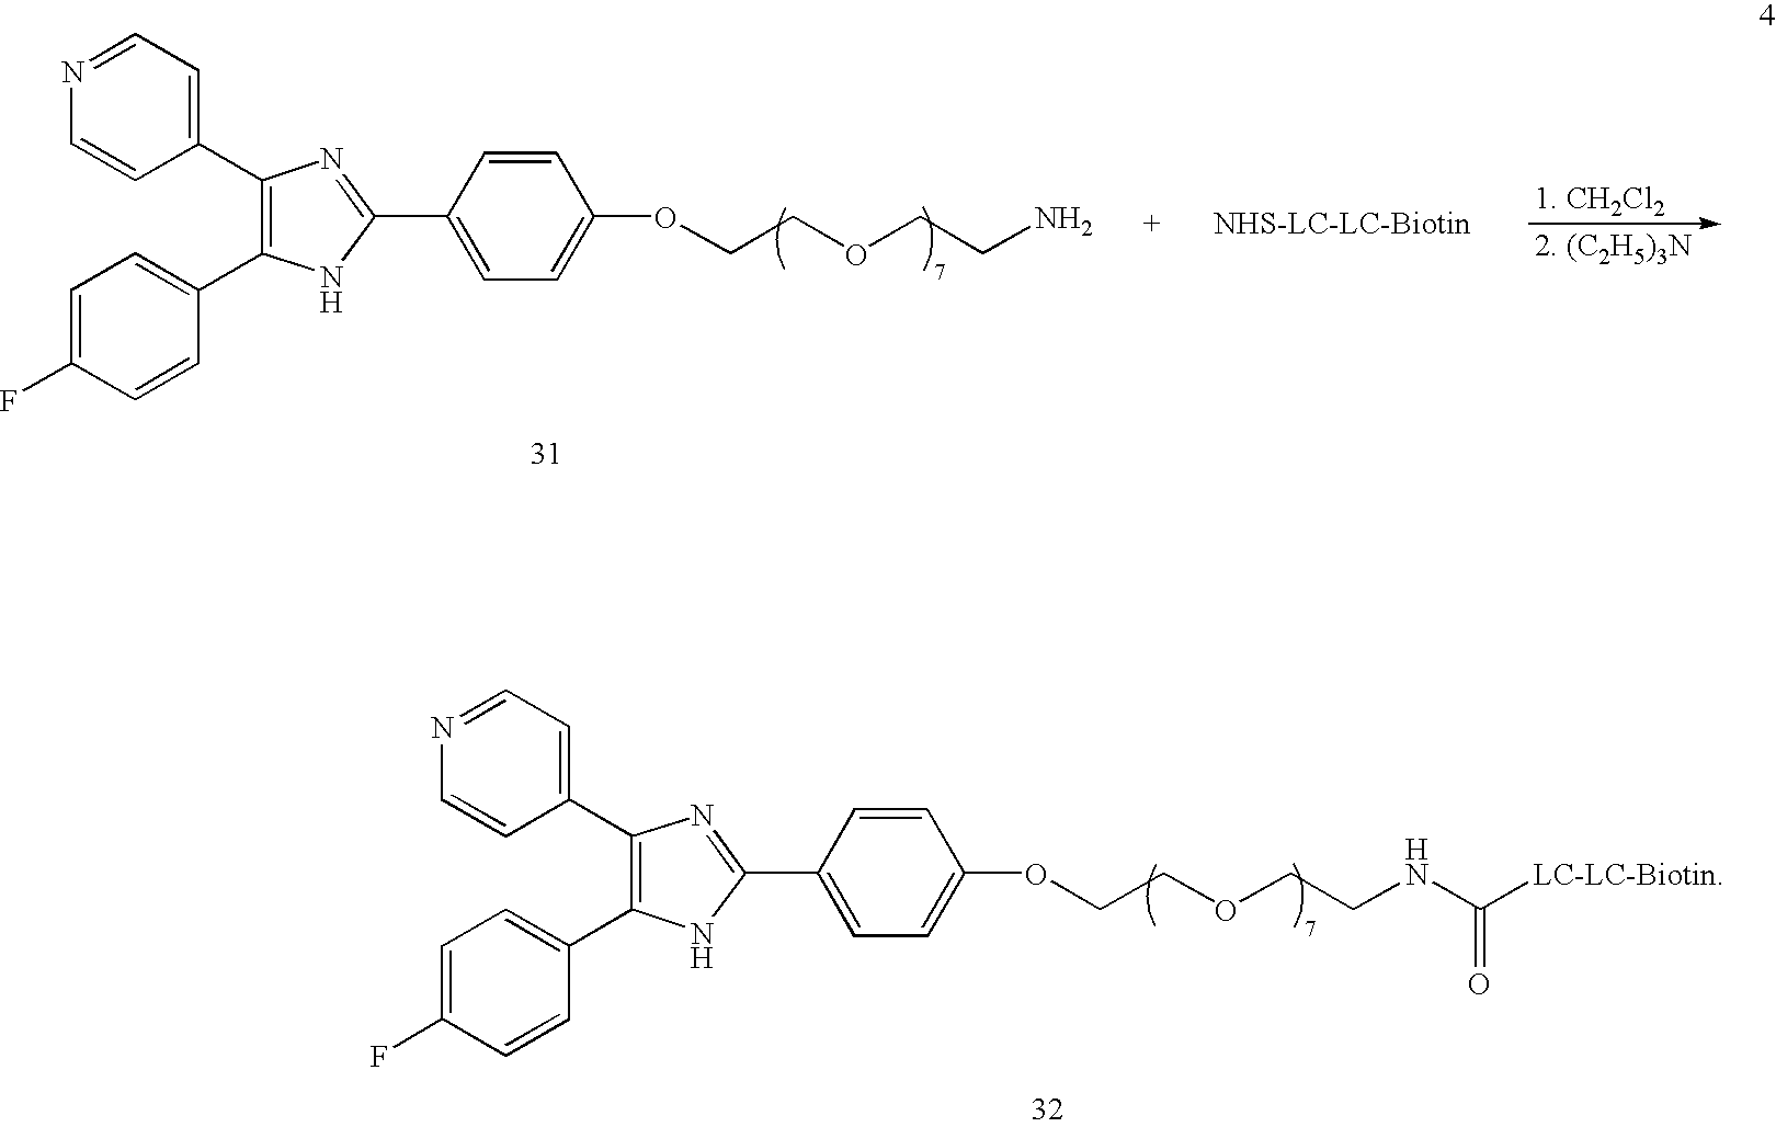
C1(C2=C(C3=CC=C(F)C=C3)NC(C3=CC=C(OCCOCCNC([LC-LC-Biotin])=O)C=C3)=N2)=CC=NC=C1.C1(C2=C(C3=CC=C(F)C=C3)NC(C3=CC=C(OCCOCCN)C=C3)=N2)=CC=NC=C1.[NHS-LC-LC-Biotin]
